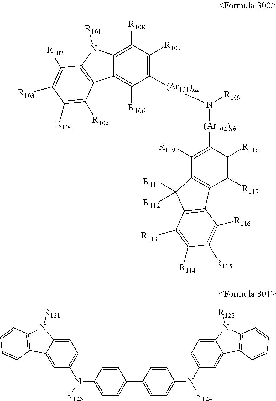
C1([(Ar101)xa]N([R109])[(Ar102)xb]C2=C([R119])C3=C(C([R117])=C2[R118])C2=C(C3([R111])[R112])C([R113])=C([R114])C([R115])=C2[R116])=C([R107])C([R108])=C2C(=C1[R106])C1=C(N2[R101])C([R102])=C([R103])C([R104])=C1[R105].C1=CC(N([R123])C2=CC=C3C(=C2)C2=C(N3[R121])C=CC=C2)=CC=C1C1=CC=C(N([R124])C2=CC=C3C(=C2)C2=C(N3[R122])C=CC=C2)C=C1
